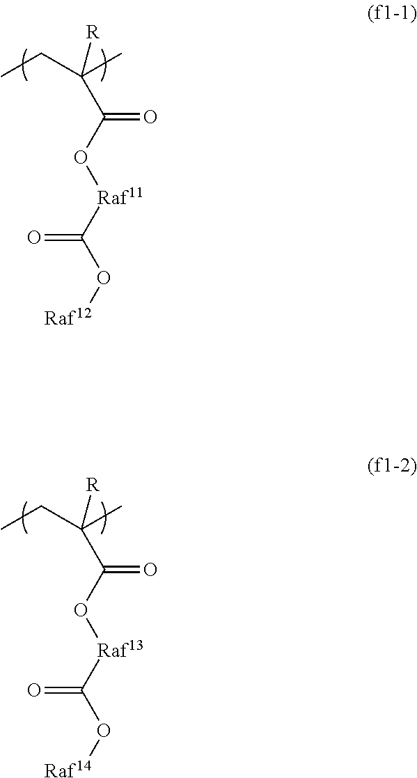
CCC(C)([R])C(O[Raf11]C(O[Raf12])=O)=O.CCC(C)([R])C(O[Raf13]C(O[Raf14])=O)=O
